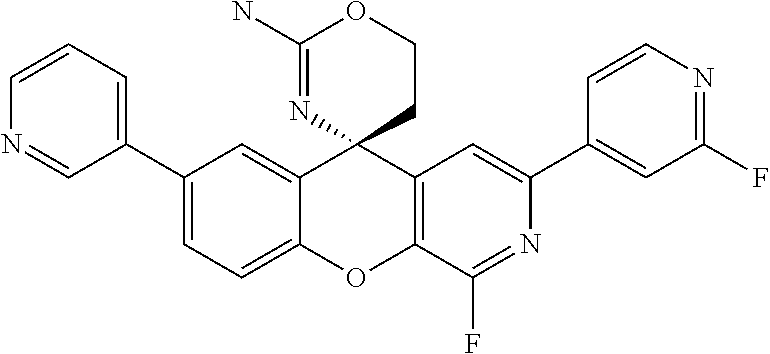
C1=CC=C(C2=CC=C3C(=C2)C2(C4=C(O3)C(F)=NC(C3=CC(F)=NC=C3)=C4)CCOC(N)=N2)C=N1
